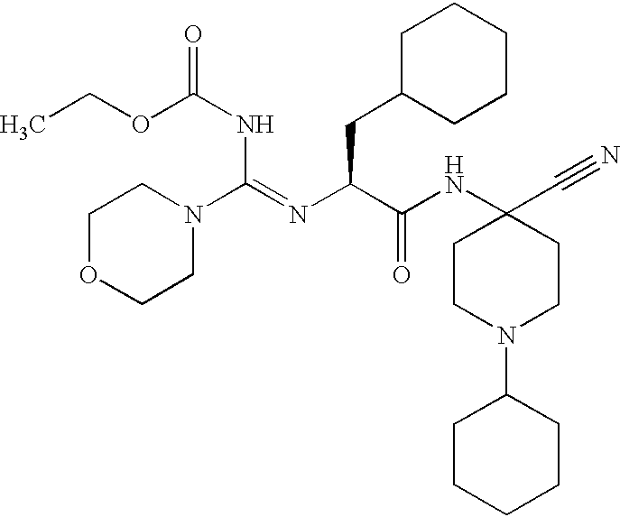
C1OCCN(C(=NC(C(NC2(C#N)CCN(C3CCCCC3)CC2)=O)CC2CCCCC2)NC(=O)OCC)C1
